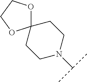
C1CN(C(C)C)CCC12OCCO2
